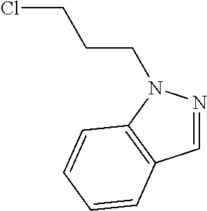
C1=NN(CCCCl)C2=C1C=CC=C2
